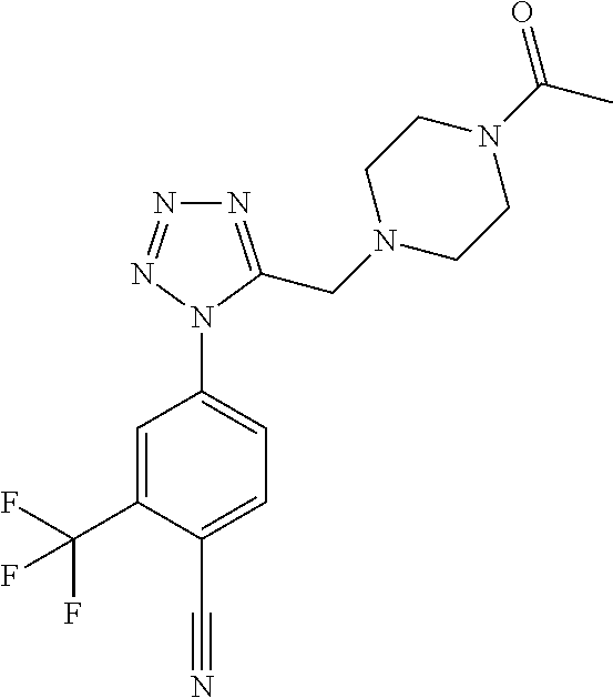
C1=C(N2C(CN3CCN(C(C)=O)CC3)=NN=N2)C=C(C(F)(F)F)C(C#N)=C1
